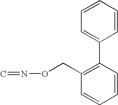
C=NOCC1=C(C2=CC=CC=C2)C=CC=C1
